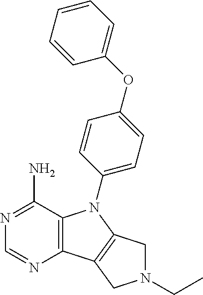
C12=C(C(N)=NC=N1)N(C1=CC=C(OC3=CC=CC=C3)C=C1)C1=C2CN(CC)C1
